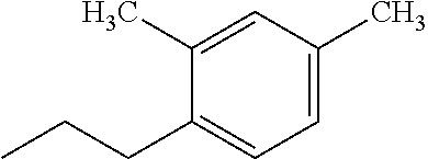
C1(CCC)=CC=C(C)C=C1C
